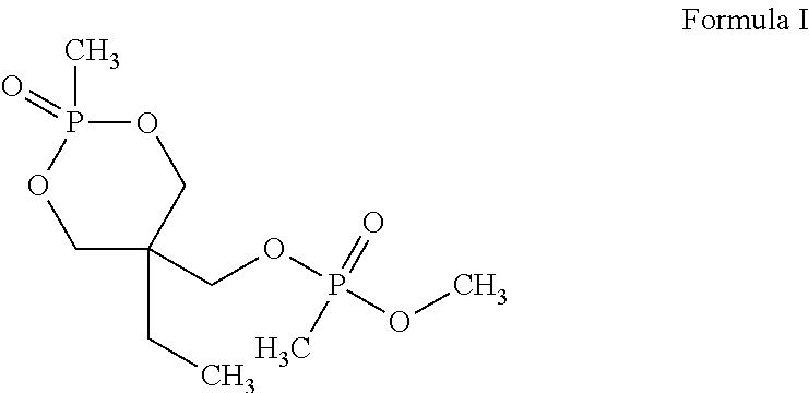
C1C(CC)(COP(OC)(=O)C)COP(C)(=O)O1
